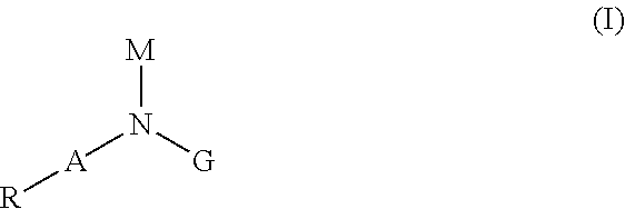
[A](N([G])[M])[R]
